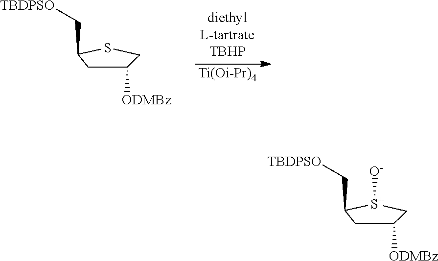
[Ti(Oi-Pr)4].C([TBDPSO])C1CC([ODMBz])CS1.[O-][S+]1C(C[TBDPSO])CC([ODMBz])C1
